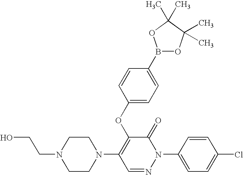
OCCN1CCN(C2=C(OC3=CC=C(B4OC(C)(C)C(C)(C)O4)C=C3)C(=O)N(C3=CC=C(Cl)C=C3)N=C2)CC1
